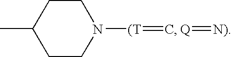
C1(C)CCN([(T]=C)CC1.[Q]=[N)]
